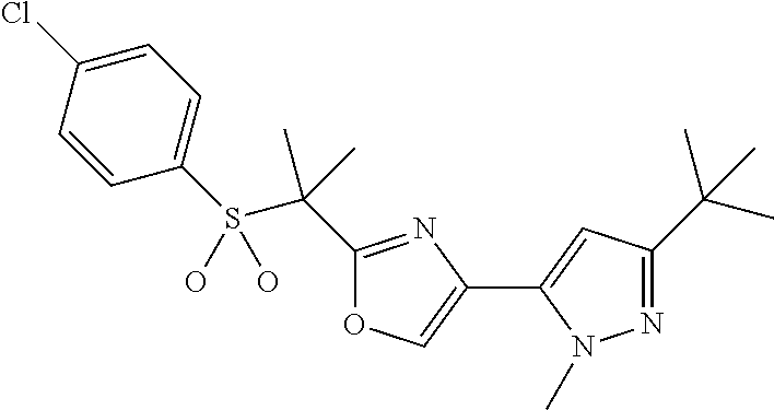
C1=C(Cl)C=CC(S(C(C2=NC(C3=CC(C(C)(C)C)=NN3C)=CO2)(C)C)(O)O)=C1
